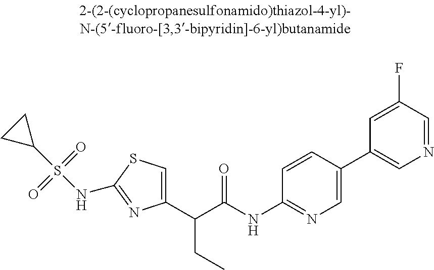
C1(C(C(NC2=NC=C(C3=CN=CC(F)=C3)C=C2)=O)CC)=CSC(NS(C2CC2)(=O)=O)=N1
